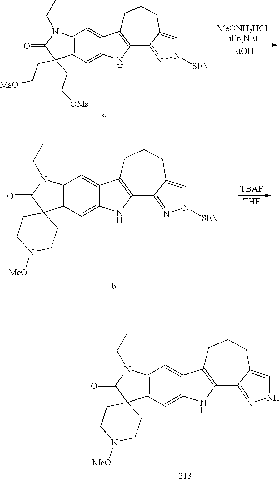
C12=C(N(CC)C(=O)C13CCN([MeO])CC3)C=C1C(=C2)NC2=C1CCCC1=CNN=C21.[EtOH].C12=C(N(CC)C(=O)C1(CC[MsO])CC[OMs])C=C1C(=C2)NC2=C1CCCC1=CN([SEM])N=C21.[THF].C12=C(N(CC)C(=O)C13CCN([MeO])CC3)C=C1C(=C2)NC2=C1CCCC1=CN([SEM])N=C21
